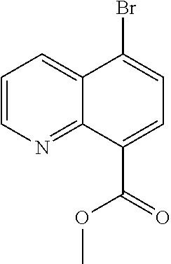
C1=CN=C2C(=C1)C(Br)=CC=C2C(=O)OC
